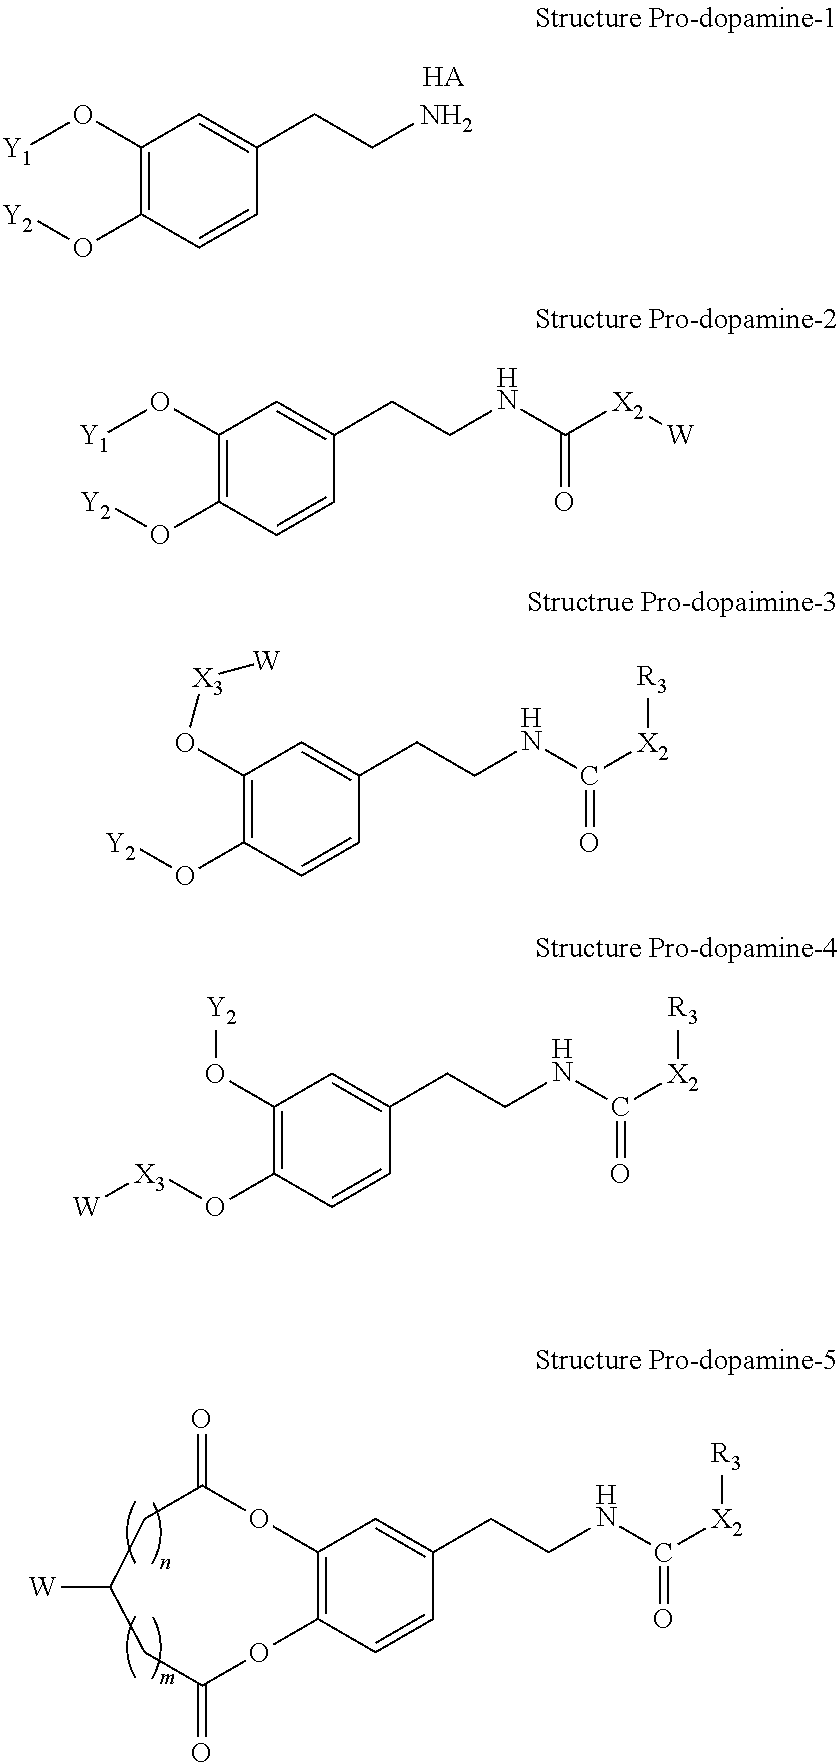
C1(O[Y1])=C(O[Y2])C=CC(CCN)=C1.[HA].C1(O[Y1])=C(O[Y2])C=CC(CCNC([X2][W])=O)=C1.C1(O[X3][W])=C(O[Y2])C=CC(CCNC([X2][R3])=O)=C1.C1(O[Y2])=C(O[X3][W])C=CC(CCNC([X2][R3])=O)=C1.C12=C(C=CC(CCNC([X2][R3])=O)=C1)OC(=O)CC([W])CC(=O)O2
